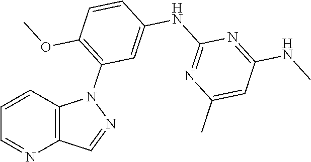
C1=CC2=C(N=C1)C=NN2C1=C(OC)C=CC(NC2=NC(C)=CC(NC)=N2)=C1
